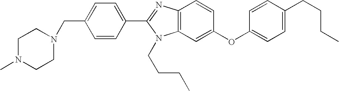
C1=C(CN2CCN(C)CC2)C=CC(C2=NC3=C(N2CCCC)C=C(OC2=CC=C(CCCC)C=C2)C=C3)=C1
